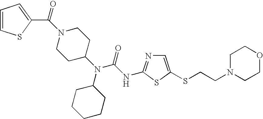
C(N1CCC(N(C2CCCCC2)C(NC2=NC=C(SCCN3CCOCC3)S2)=O)CC1)(=O)C1=CC=CS1
